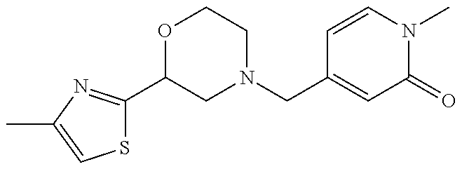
S1C(C2CN(CC3=CC(=O)N(C)C=C3)CCO2)=NC(C)=C1
